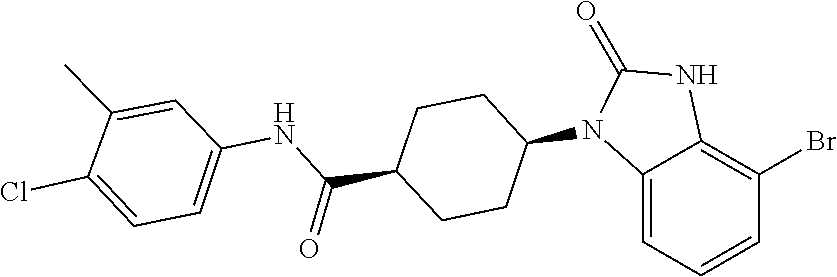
C1(=O)N(C2CCC(C(NC3=CC=C(Cl)C(C)=C3)=O)CC2)C2=CC=CC(Br)=C2N1
